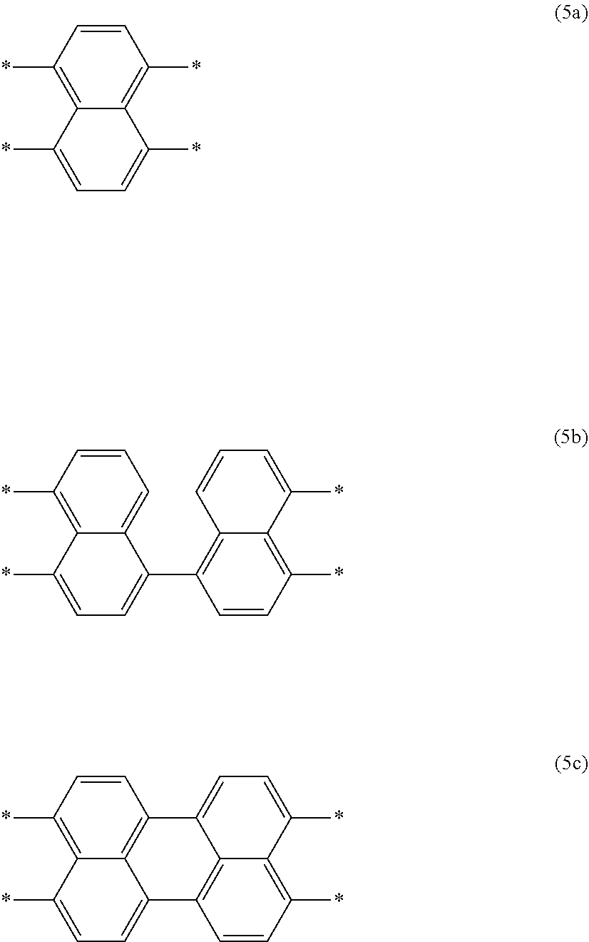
C1=CC(*)=C2C(=C1*)C(*)=CC=C2*.C1=CC(*)=C2C(=C1)C(C1=C3C(=C(*)C=C1)C(*)=CC=C3)=CC=C2*.C1=CC(*)=C2C3=C1C1=CC=C(*)C4=C(*)C=CC(=C41)C3=CC=C2*
